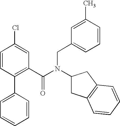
C1(C2=CC=CC=C2)=C(C(N(CC2=CC=CC(C)=C2)C2CC3=C(C2)C=CC=C3)=O)C=C(Cl)C=C1
